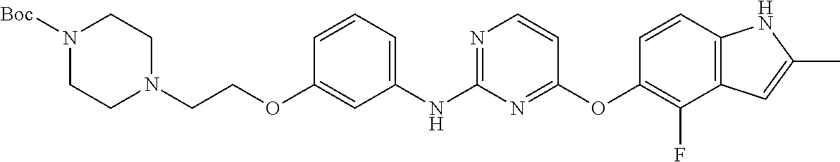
O(C1=CC(NC2=NC=CC(OC3=C(F)C4=C(C=C3)NC(C)=C4)=N2)=CC=C1)CCN1CCN([Boc])CC1
